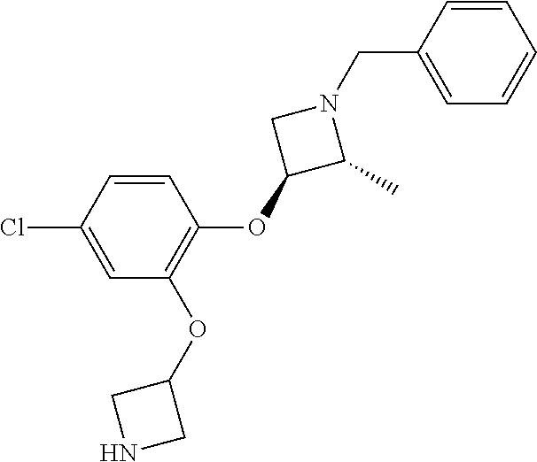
C1(OC2=C(OC3CN(CC4=CC=CC=C4)C3C)C=CC(Cl)=C2)CNC1
